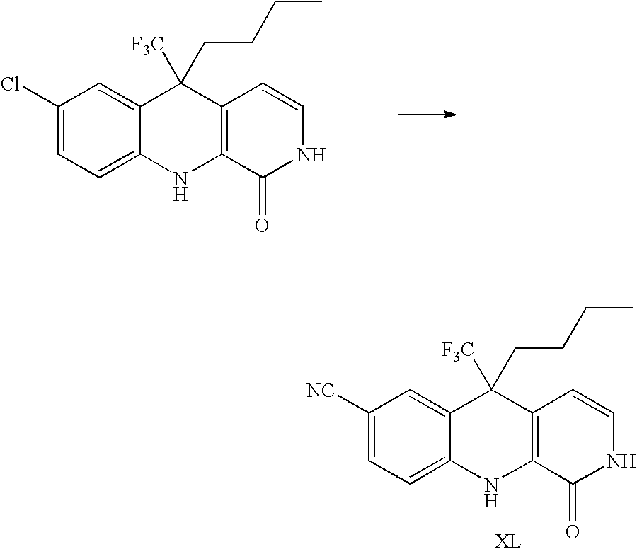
C1(Cl)=CC=C2C(=C1)C([F3C])(CCCC)C1=C(N2)C(=O)NC=C1.C1([NC])=CC=C2C(=C1)C([F3C])(CCCC)C1=C(N2)C(=O)NC=C1
